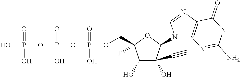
OP(OP(OP(OCC1(F)C(O)C(O)(C#C)C(N2C3=C(N=C2)C(=O)NC(N)=N3)O1)(=O)O)(=O)O)(=O)O
